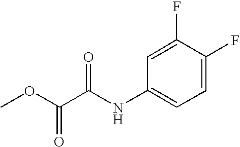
C1=C(F)C(F)=CC(NC(C(=O)OC)=O)=C1
